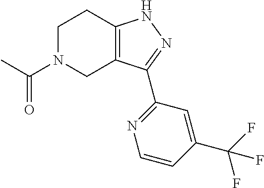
C1N(C(=O)C)CC2=C(C1)NN=C2C1=NC=CC(C(F)(F)F)=C1
